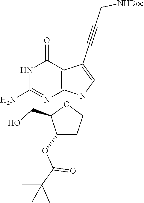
C1(OC(C(C)(C)C)=O)CC(N2C3=C(C(C#CC[NHBoc])=C2)C(=O)NC(N)=N3)OC1CO
